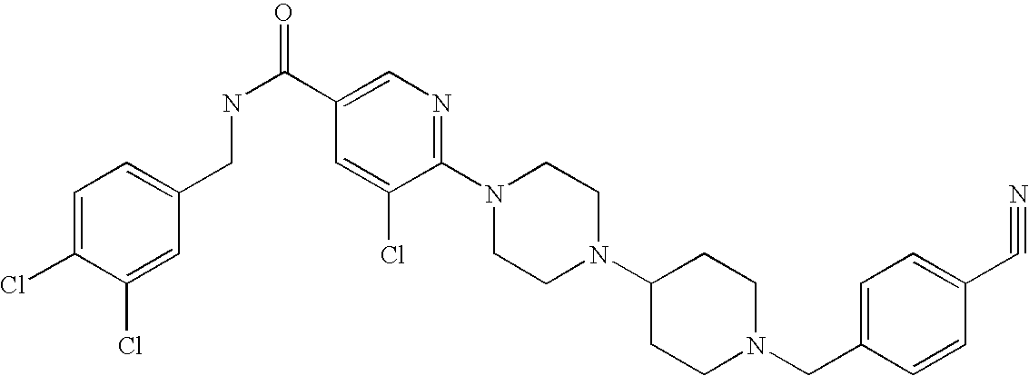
C1(C#N)=CC=C(CN2CCC(N3CCN(C4=NC=C(C(NCC5=CC=C(Cl)C(Cl)=C5)=O)C=C4Cl)CC3)CC2)C=C1
